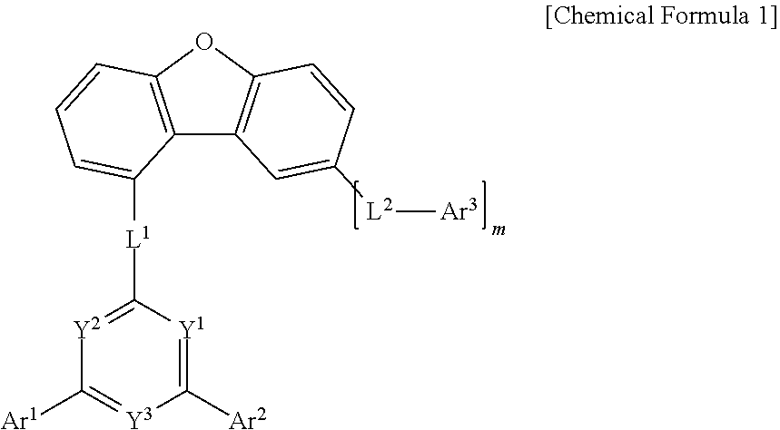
C12=C(OC3=C1C=C([L2][Ar3])C=C3)C=CC=C2[L1]C1=[Y2]C([Ar1])=[Y3]C([Ar2])=[Y1]1
